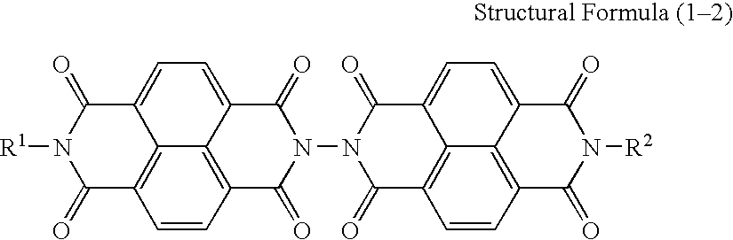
C1(=O)C2=C3C(=CC=C4C3=C(C=C2)C(=O)N(N2C(=O)C3=C5C(=CC=C6C5=C(C=C3)C(=O)N([R2])C6=O)C2=O)C4=O)C(=O)N1[R1]
